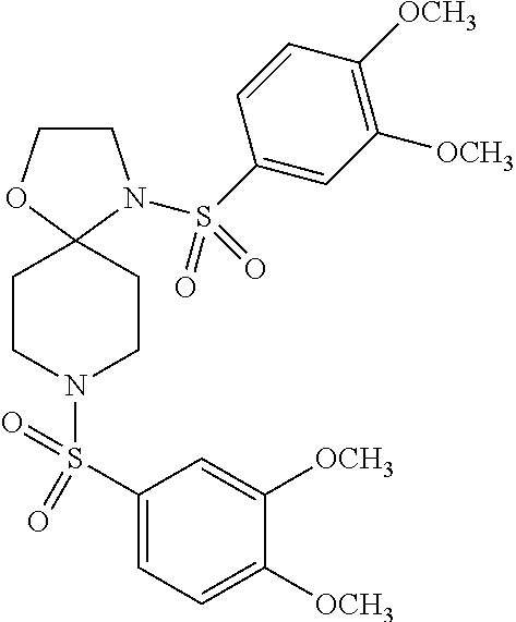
C1CN(S(C2=CC([OCH3])=C([OCH3])C=C2)(=O)=O)C2(O1)CCN(S(C1=CC=C([OCH3])C([OCH3])=C1)(=O)=O)CC2
